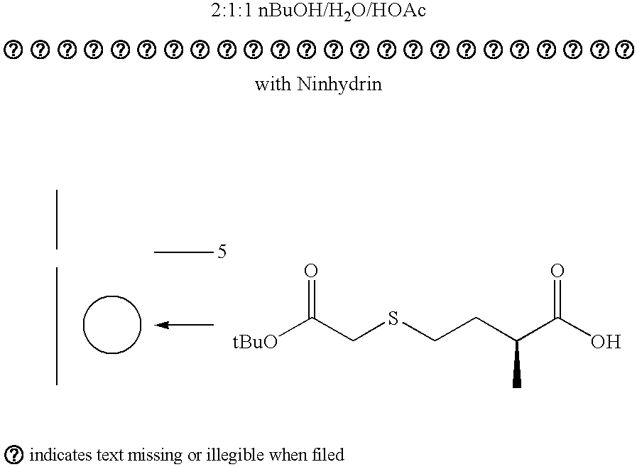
[tBuO]C(CSCCC(C(O)=O)C)=O
